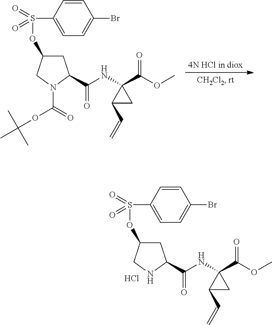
C1C(OS(=O)(=O)C2=CC=C(Br)C=C2)CN(C(OC(C)(C)C)=O)C1C(NC1(C(OC)=O)C(C=C)C1)=O.C1C(OS(=O)(=O)C2=CC=C(Br)C=C2)CNC1C(NC1(C(OC)=O)C(C=C)C1)=O.Cl
